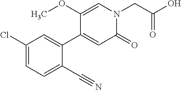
C(N1C=C(OC)C(C2=CC(Cl)=CC=C2C#N)=CC1=O)C(O)=O
